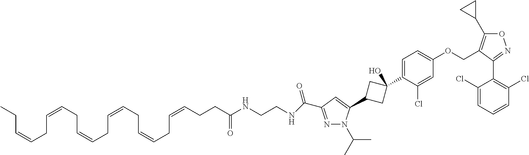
N1=C(C(NCCNC(CCC=CCC=CCC=CCC=CCC=CCC=CCC)=O)=O)C=C(C2CC(C3=CC=C(OCC4=C(C5CC5)ON=C4C4=C(Cl)C=CC=C4Cl)C=C3Cl)(O)C2)N1C(C)C
